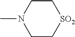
C1CN(C)CC[SO2]1
